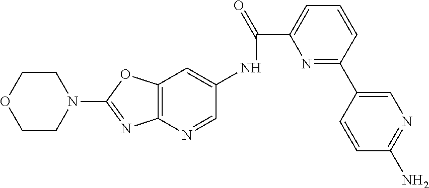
C12=C(N=CC(NC(=O)C3=CC=CC(C4=CN=C(N)C=C4)=N3)=C1)N=C(N1CCOCC1)O2
